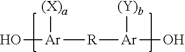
[Ar](O)([R][Ar](O)[(Y)b])[(X)a]
